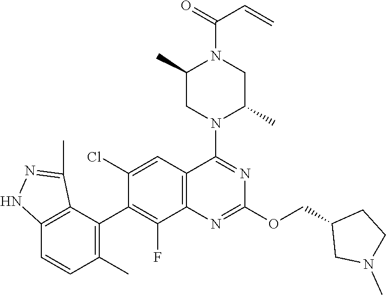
C12=C(C=C(Cl)C(C3=C(C)C=CC4=C3C(C)=NN4)=C1F)C(N1C(C)CN(C(=O)C=C)C(C)C1)=NC(OCC1CN(C)CC1)=N2
